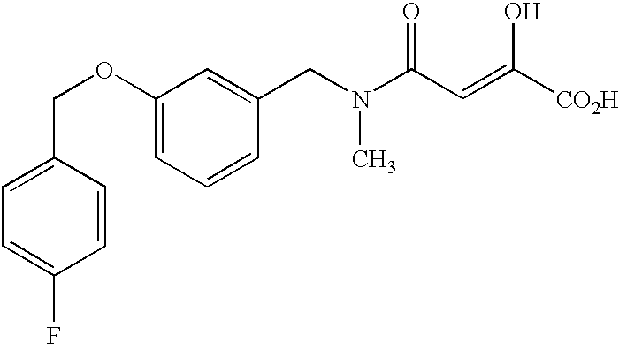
C1(COC2=CC=CC(CN(C(C=C([CO2H])O)=O)C)=C2)=CC=C(F)C=C1
